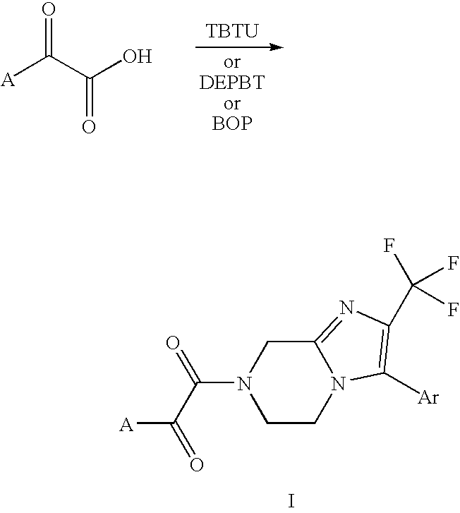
[A]C(C(O)=O)=O.[TBTU].C1CN2C(=NC(C(F)(F)F)=C2[Ar])CN1C(C([A])=O)=O.I
